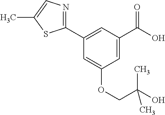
C1=C(C(O)=O)C=C(C2=NC=C(C)S2)C=C1OCC(C)(O)C
